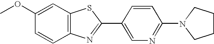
C1(OC)=CC2=C(C=C1)N=C(C1=CN=C(N3CCCC3)C=C1)S2
